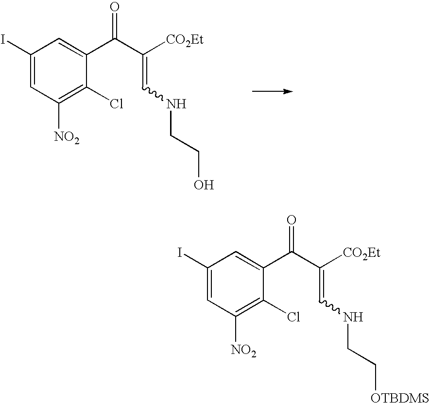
C1(I)=CC([NO2])=C(Cl)C(C(=O)C([CO2Et])=CNCCO)=C1.C1(I)=CC([NO2])=C(Cl)C(C(=O)C([CO2Et])=CNCC[OTBDMS])=C1
